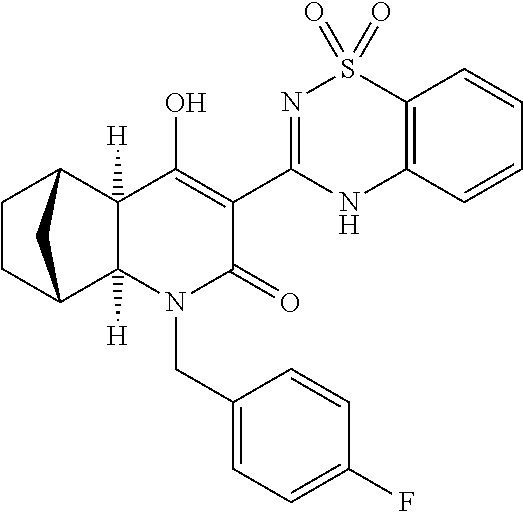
N1(CC2=CC=C(F)C=C2)C2([H])C([H])(C3CCC2C3)C(O)=C(C2=NS(=O)(=O)C3=C(N2)C=CC=C3)C1=O
